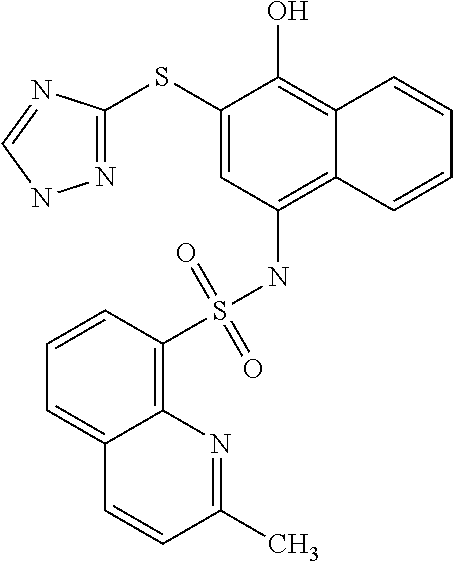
C1(SC2=NNC=N2)=CC(NS(C2=C3C(=CC=C2)C=CC(C)=N3)(=O)=O)=C2C(=C1O)C=CC=C2
